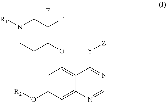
C1=C(O[R2])C=C2C(=C1OC1C(F)(F)CN([R1])CC1)C([Y][Z])=NC=N2
